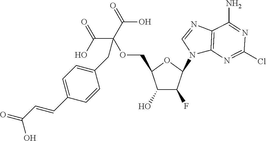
C1(O)C(F)C(N2C3=C(N=C2)C(N)=NC(Cl)=N3)OC1COC(C(O)=O)(C(O)=O)CC1=CC=C(C=CC(O)=O)C=C1
